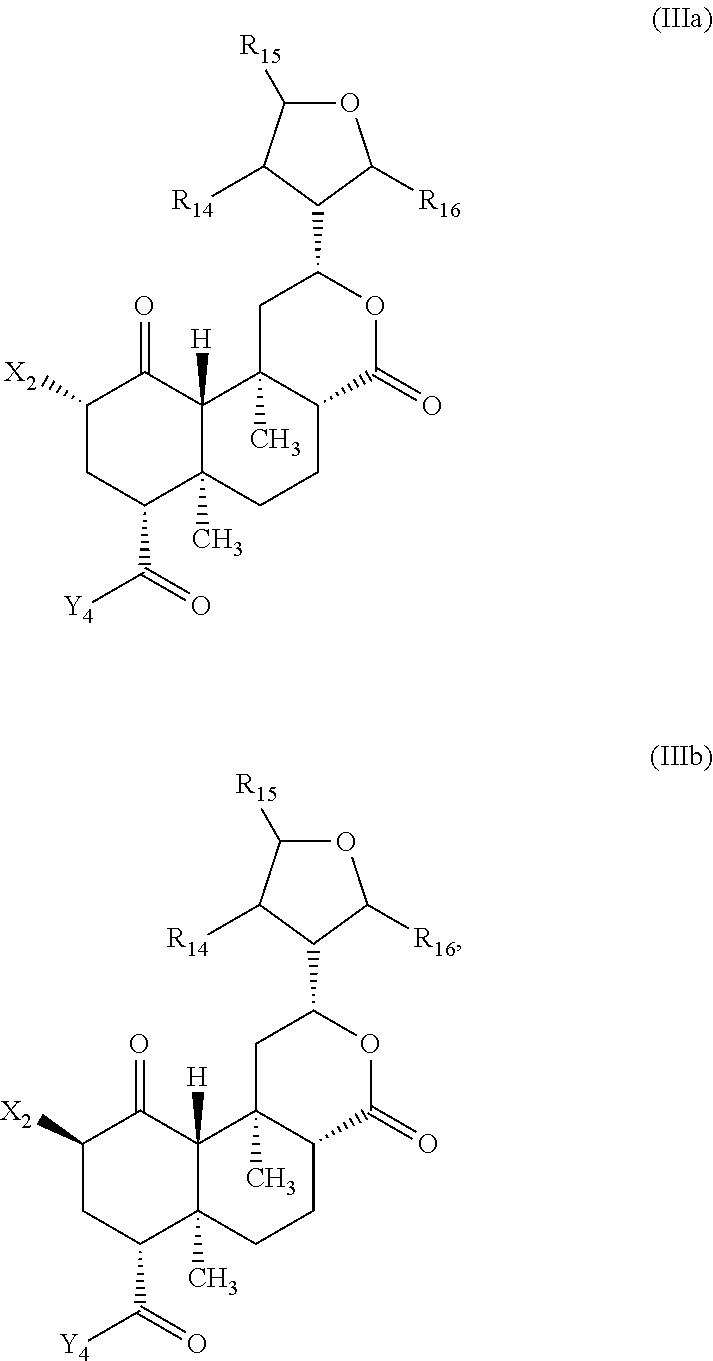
C1([X2])CC(C(=O)[Y4])C2(C)C([H])(C1=O)C1(C)C(CC2)C(=O)OC(C2C([R16])OC([R15])C2[R14])C1.C1([X2])CC(C(=O)[Y4])C2(C)C([H])(C1=O)C1(C)C(CC2)C(=O)OC(C2C([R16])OC([R15])C2[R14])C1
